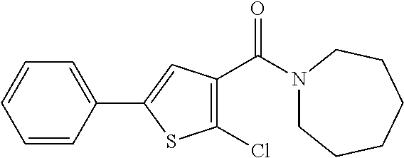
C1(C2=CC(C(N3CCCCCC3)=O)=C(Cl)S2)=CC=CC=C1
